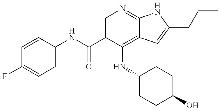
C1=CC(NC(C2=CN=C3C(=C2NC2CCC(O)CC2)C=C(CCC)N3)=O)=CC=C1F
